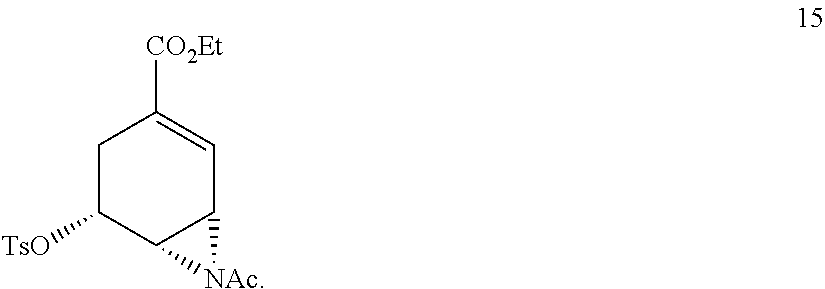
C1C([TsO])C2C(C=C1[CO2Et])[NAc]2
